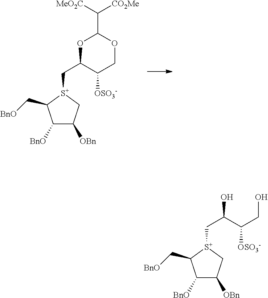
C1([BnO])C([OBn])C[S+](CC2C([OSO3-])COC(C([MeO2C])[CO2Me])O2)C1C[BnO].C1([BnO])C([OBn])C[S+](CC(C(CO)[OSO3-])O)C1C[BnO]
